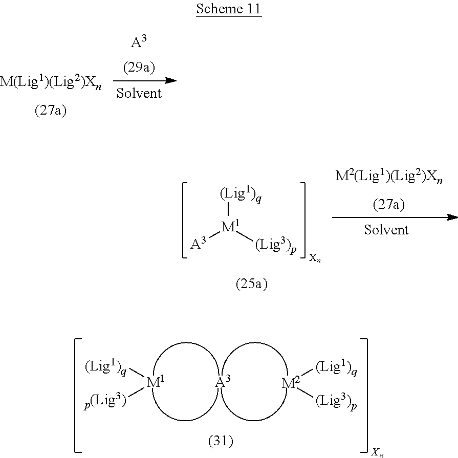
[M1]([(Lig1)q])[p(Lig3)].[A3].[M2]([(Lig3)p])[(Lig1)q].[A3].[A3][M1]([(Lig3)p])[(Lig1)q]
